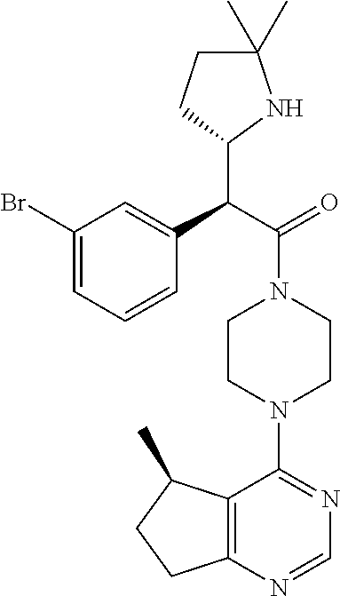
C1(Br)=CC=CC(C(C(=O)N2CCN(C3=NC=NC4=C3C(C)CC4)CC2)C2NC(C)(C)CC2)=C1
